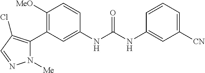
C1([OMe])=C(C2=C(Cl)C=NN2[Me])C=C(NC(=O)NC2=CC([CN])=CC=C2)C=C1
